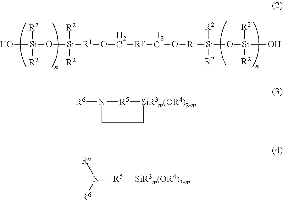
O[Si]([R2])([R2])O[Si]([R2])([R2])[R1]OC[Rf]CO[R1][Si]([R2])([R2])O[Si]([R2])([R2])O.[R6]N1[R5][SiR3m(OR4)2-m]CC1.N([R5][SiR3m(OR4)3-m])([R6])[R6]
